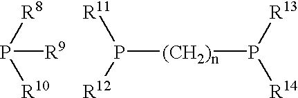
P([R8])([R10])[R9].P([(CH2)n]P([R13])[R14])([R11])[R12]
